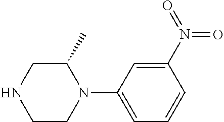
C1C(C)N(C2=CC=CC(N(=O)=O)=C2)CCN1
